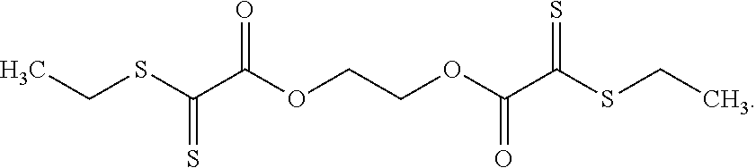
C(SC(C(OCCOC(C(SCC)=S)=O)=O)=S)C
